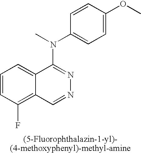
C1=CC(F)=C2C(=C1)C(N(C)C1=CC=C(OC)C=C1)=NN=C2
